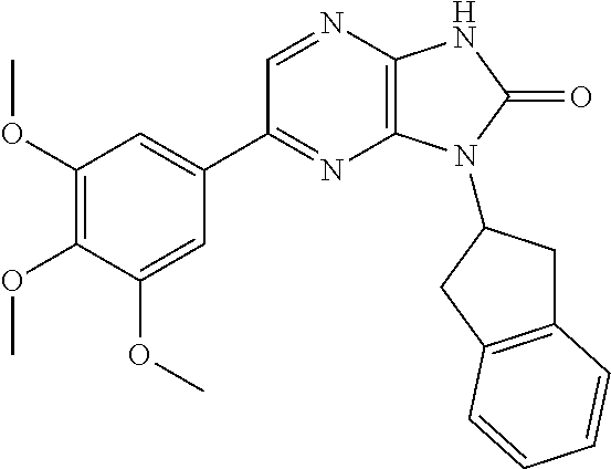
C1(OC)=C(OC)C(OC)=CC(C2=NC3=C(N=C2)NC(=O)N3C2CC3=C(C2)C=CC=C3)=C1
